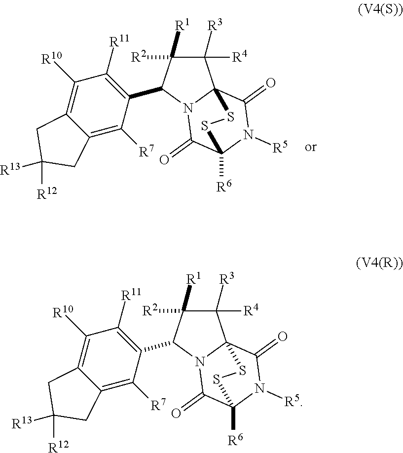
C1([R3])([R4])C([R2])([R1])C(C2=C([R11])C([R10])=C3C(=C2[R7])CC([R12])([R13])C3)N2C13C(=O)N([R5])C([R6])(C2=O)SS3.C1([R3])([R4])C([R2])([R1])C(C2=C([R11])C([R10])=C3C(=C2[R7])CC([R12])([R13])C3)N2C(=O)C3([R6])N([R5])C(=O)C12SS3
